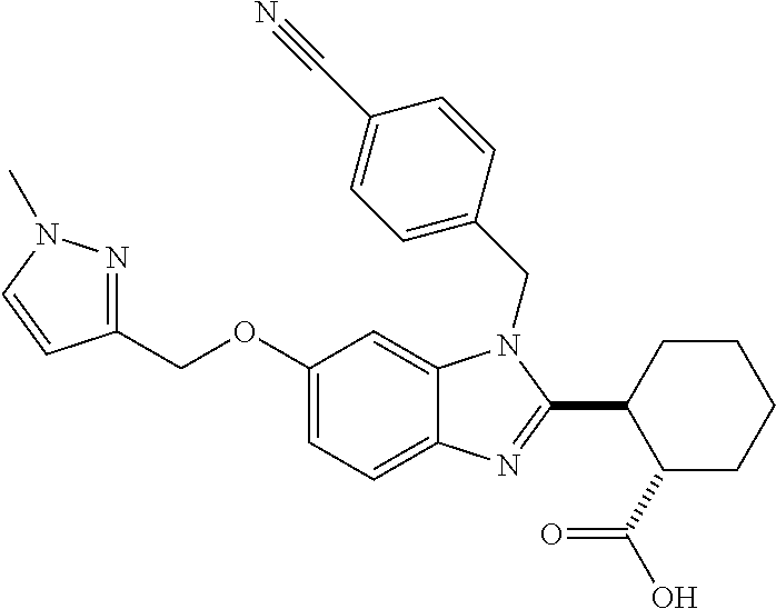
C1=C(OCC2=NN(C)C=C2)C=C2C(=C1)N=C(C1C(C(O)=O)CCCC1)N2CC1=CC=C(C#N)C=C1
